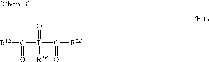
[R1E]C(=O)P(C([R2E])=O)(=O)[R3E]
